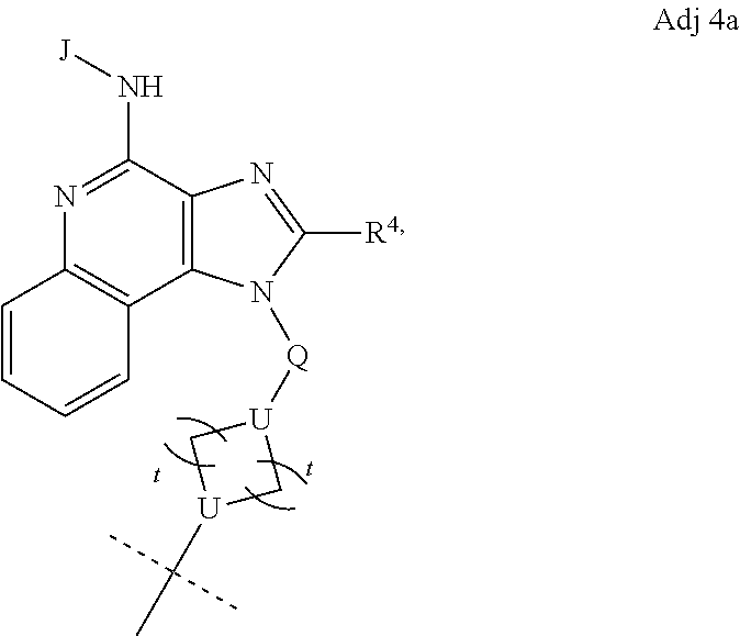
N1=C(N[J])C2=C(C3=C1C=CC=C3)N([Q][U]1C[U](C(C)(C)C)C1)C([R4])=N2
